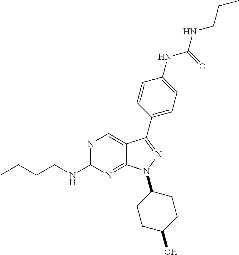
N1=C(NCCCC)N=C2C(=C1)C(C1=CC=C(NC(=O)NCCC)C=C1)=NN2C1CCC(O)CC1
